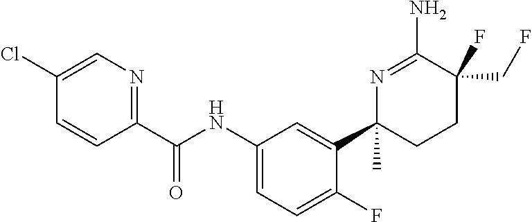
C1(Cl)=CN=C(C(NC2=CC=C(F)C(C3(C)CCC(CF)(F)C(N)=N3)=C2)=O)C=C1
